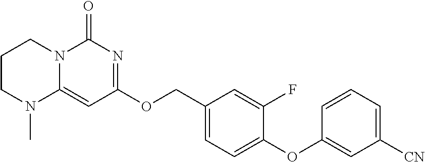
C1(OCC2=CC=C(OC3=CC([CN])=CC=C3)C(F)=C2)=NC(=O)N2C(=C1)N(C)CCC2
